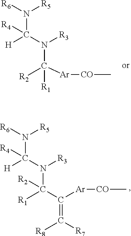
C(N([R5])[R6])([H])(N(C([R2])([R1])[Ar][CO]C)[R3])[R4].C(N([R5])[R6])([H])(N(C([R1])([R2])C(=C([R8])[R7])[Ar][CO]C)[R3])[R4]
